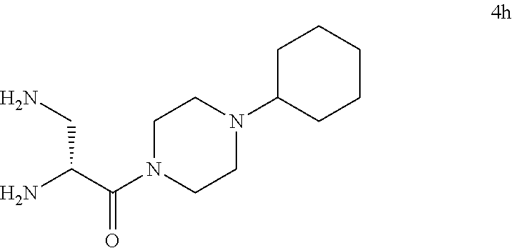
C1N(C(C(N)CN)=O)CCN(C2CCCCC2)C1
